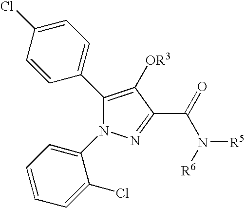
C1(C2=CC=C(Cl)C=C2)=C([OR3])C(C(=O)N([R6])[R5])=NN1C1=CC=CC=C1Cl
